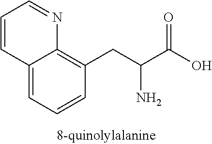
C12=CC=CC(CC(C(O)=O)N)=C1N=CC=C2
